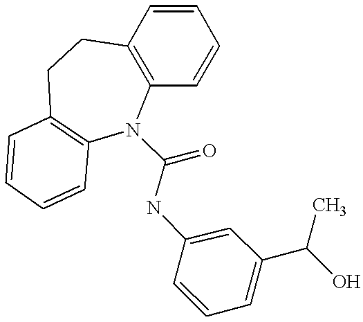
C1=CC=CC2=C1N(C(NC1=CC(C(O)C)=CC=C1)=O)C1=C(CC2)C=CC=C1
